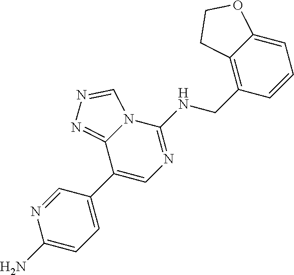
C1(C2=CN=C(NCC3=C4C(=CC=C3)OCC4)N3C2=NN=C3)=CC=C(N)N=C1
